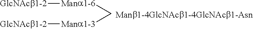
[Mana1-6](C[Mana1-3][GlcNAcb1-2])[GlcNAcb1-2]
